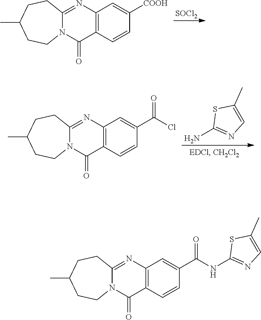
[SOCl2].CC1CCN2C(=NC3=C(C2=O)C=CC([COOH])=C3)CC1.NC1=NC=C(C)S1.CC1CCN2C(=NC3=C(C2=O)C=CC(C(Cl)=O)=C3)CC1.CC1CCN2C(=NC3=C(C2=O)C=CC(C(NC2=NC=C(C)S2)=O)=C3)CC1
